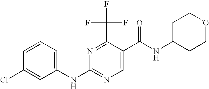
C1=CC=C(NC2=NC=C(C(NC3CCOCC3)=O)C(C(F)(F)F)=N2)C=C1Cl
